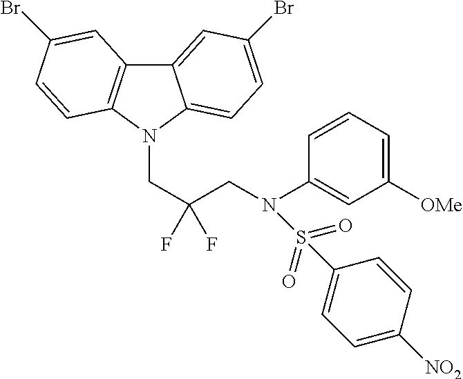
C12=CC(Br)=CC=C1N(CC(F)(CN(C1=CC([OMe])=CC=C1)S(=O)(=O)C1=CC=C([NO2])C=C1)F)C1=C2C=C(Br)C=C1
